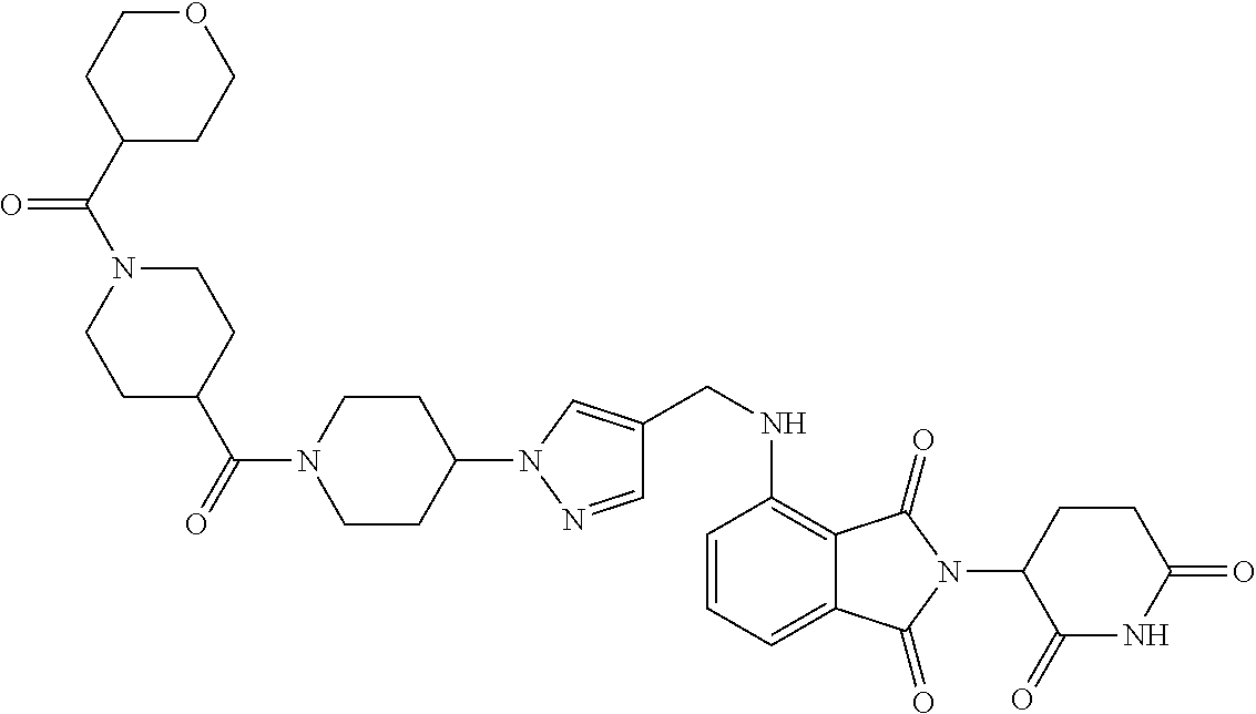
C1(CNC2=C3C(=CC=C2)C(=O)N(C2C(=O)NC(=O)CC2)C3=O)=CN(C2CCN(C(=O)C3CCN(C(=O)C4CCOCC4)CC3)CC2)N=C1
